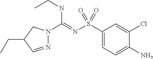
N1=CC(CC)CN1C(=NS(C1=CC=C(N)C(Cl)=C1)(=O)=O)NCC
